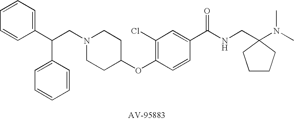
C(CN1CCC(OC2=C(Cl)C=C(C(NCC3(N(C)C)CCCC3)=O)C=C2)CC1)(C1=CC=CC=C1)C1=CC=CC=C1
